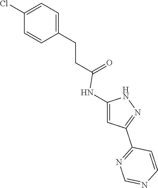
C1=C(CCC(=O)NC2=CC(C3=NC=NC=C3)=NN2)C=CC(Cl)=C1
